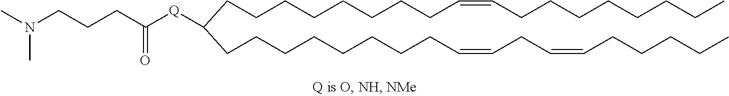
C(C([Q]C(CCCN(C)C)=O)CCCCCCCCC=CCCCCCCCC)CCCCCCCC=CCC=CCCCCC
